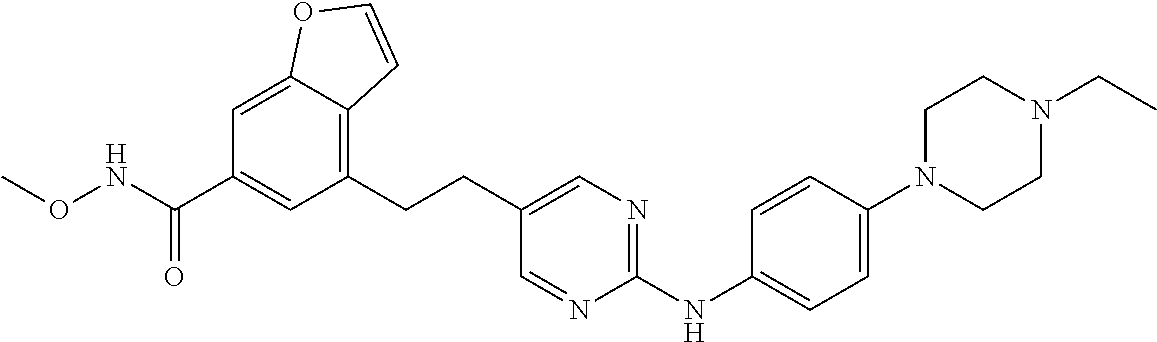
C1(CCC2=CN=C(NC3=CC=C(N4CCN(CC)CC4)C=C3)N=C2)=C2C(=CC(C(NOC)=O)=C1)OC=C2
